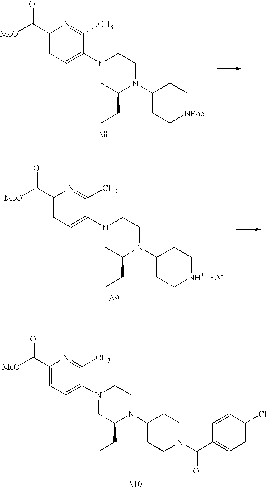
C1(C([MeO])=O)=CC=C(N2CC(CC)N(C3CC[NBoc]CC3)CC2)C(C)=N1.C1(C([MeO])=O)=CC=C(N2CC(CC)N(C3CC[NH+TFA-]CC3)CC2)C(C)=N1.C1(C([MeO])=O)=CC=C(N2CC(CC)N(C3CCN(C(C4=CC=C(Cl)C=C4)=O)CC3)CC2)C(C)=N1
